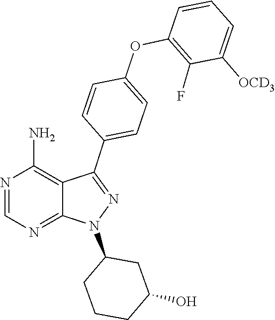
C1=NC(N)=C2C(C3=CC=C(OC4=C(F)C([OCD3])=CC=C4)C=C3)=NN(C3CCCC(O)C3)C2=N1
